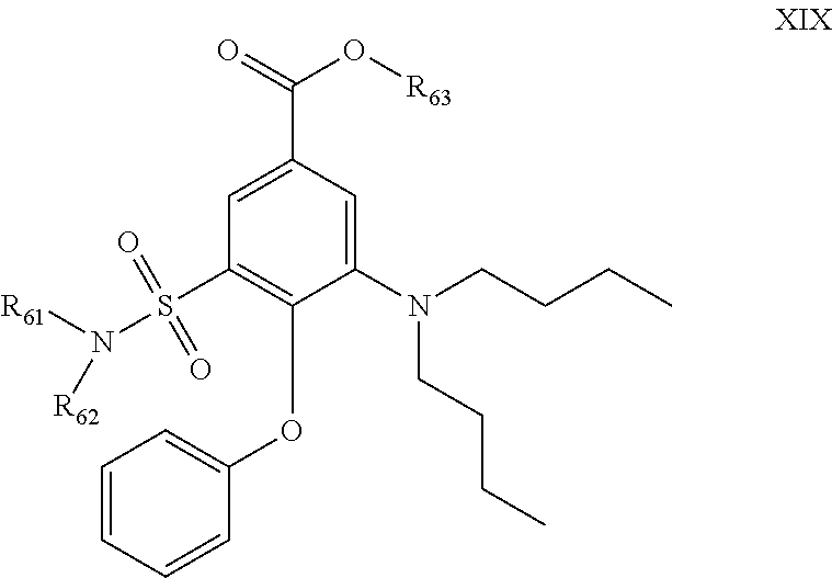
C1=C(C(=O)O[R63])C=C(N(CCCC)CCCC)C(OC2=CC=CC=C2)=C1S(N([R61])[R62])(=O)=O
